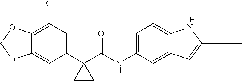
C12=C(Cl)C=C(C3(C(NC4=CC=C5C(=C4)C=C(C(C)(C)C)N5)=O)CC3)C=C1OCO2.[H]
